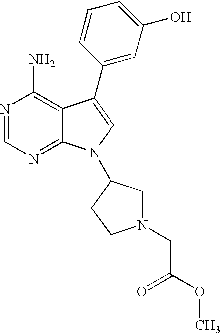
N1=CN=C2C(=C1N)C(C1=CC(O)=CC=C1)=CN2C1CN(CC(OC)=O)CC1
